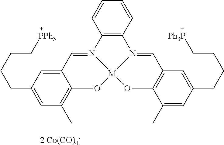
C12=C(C=CC=C1)N1=CC3=C(O[M]14OC1=C(C)C=C(CCCC[PPh3])C=C1C=N24)C(C)=CC(CCCC[Ph3P])=C3.[2 Co(CO)4-]
